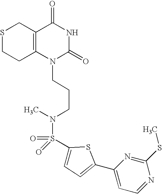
S1CCC2=C(C1)C(=O)NC(=O)N2CCCN(C)S(=O)(=O)C1=CC=C(C2=CC=NC(SC)=N2)S1
